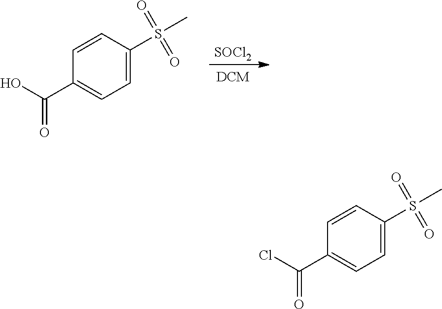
C1=CC(C(O)=O)=CC=C1S(C)(=O)=O.[SOCl2].C1=CC(C(Cl)=O)=CC=C1S(C)(=O)=O
